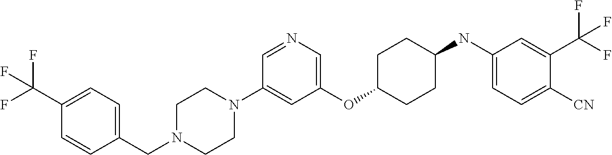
C1(OC2CCC(NC3=CC=C([CN])C(C(F)(F)F)=C3)CC2)=CN=CC(N2CCN(CC3=CC=C(C(F)(F)F)C=C3)CC2)=C1
